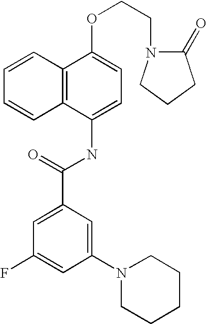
C1=CC2=C(C=C1)C(NC(C1=CC(F)=CC(N3CCCCC3)=C1)=O)=CC=C2OCCN1C(=O)CCC1
